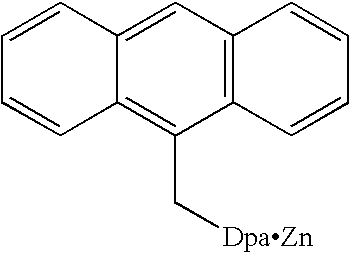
C12=C(C[DpaZn])C3=C(C=C1C=CC=C2)C=CC=C3
